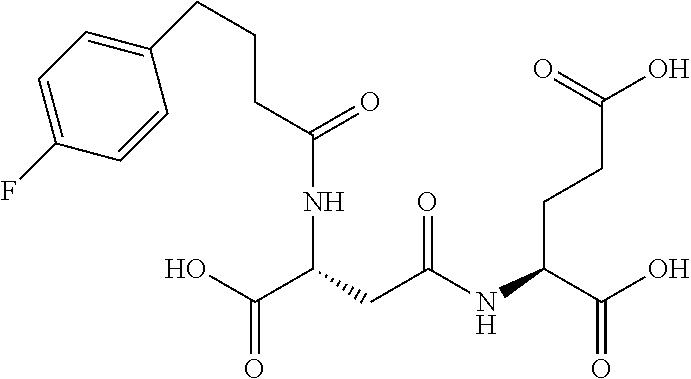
OC(C(NC(CC(C(O)=O)NC(CCCC1=CC=C(F)C=C1)=O)=O)CCC(O)=O)=O
